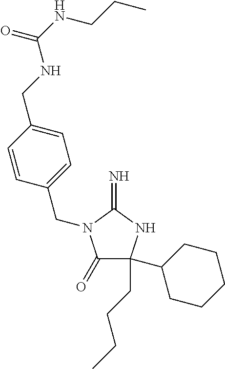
C1(=O)C(CCCC)(C2CCCCC2)NC(=N)N1CC1=CC=C(CNC(NCCC)=O)C=C1
